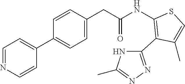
C1=NC=CC(C2=CC=C(CC(NC3=C(C4=NN=C(C)N4)C(C)=CS3)=O)C=C2)=C1
